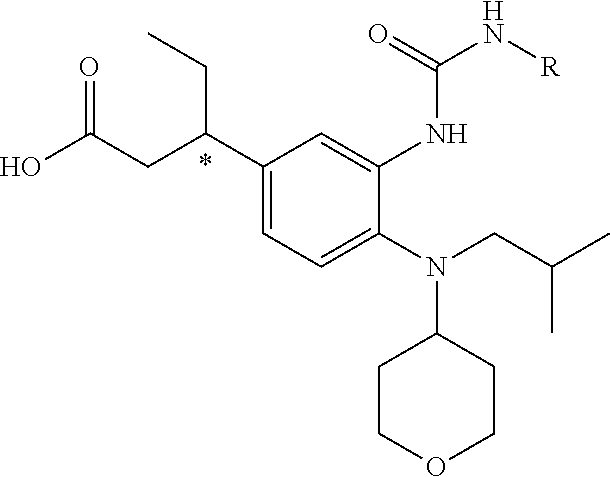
N(C1CCOCC1)(CC(C)C)C1=CC=C(C(CC(O)=O)CC)C=C1NC(N[R])=O
